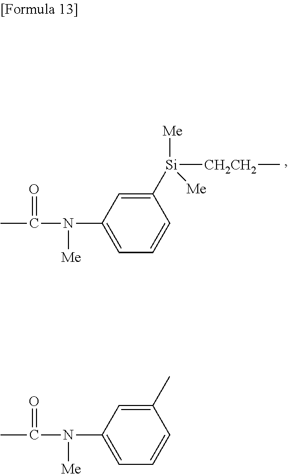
CC(N(C1=CC=CC([Si]([Me])([CH2CH2]C)[Me])=C1)[Me])=O.CC(N(C1=CC=CC(C)=C1)[Me])=O
